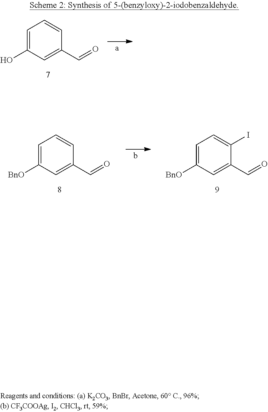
C1(C=O)=CC(O)=CC=C1.C1(C=O)=CC([BnO])=CC=C1.C1(C=O)=CC([BnO])=CC=C1I
